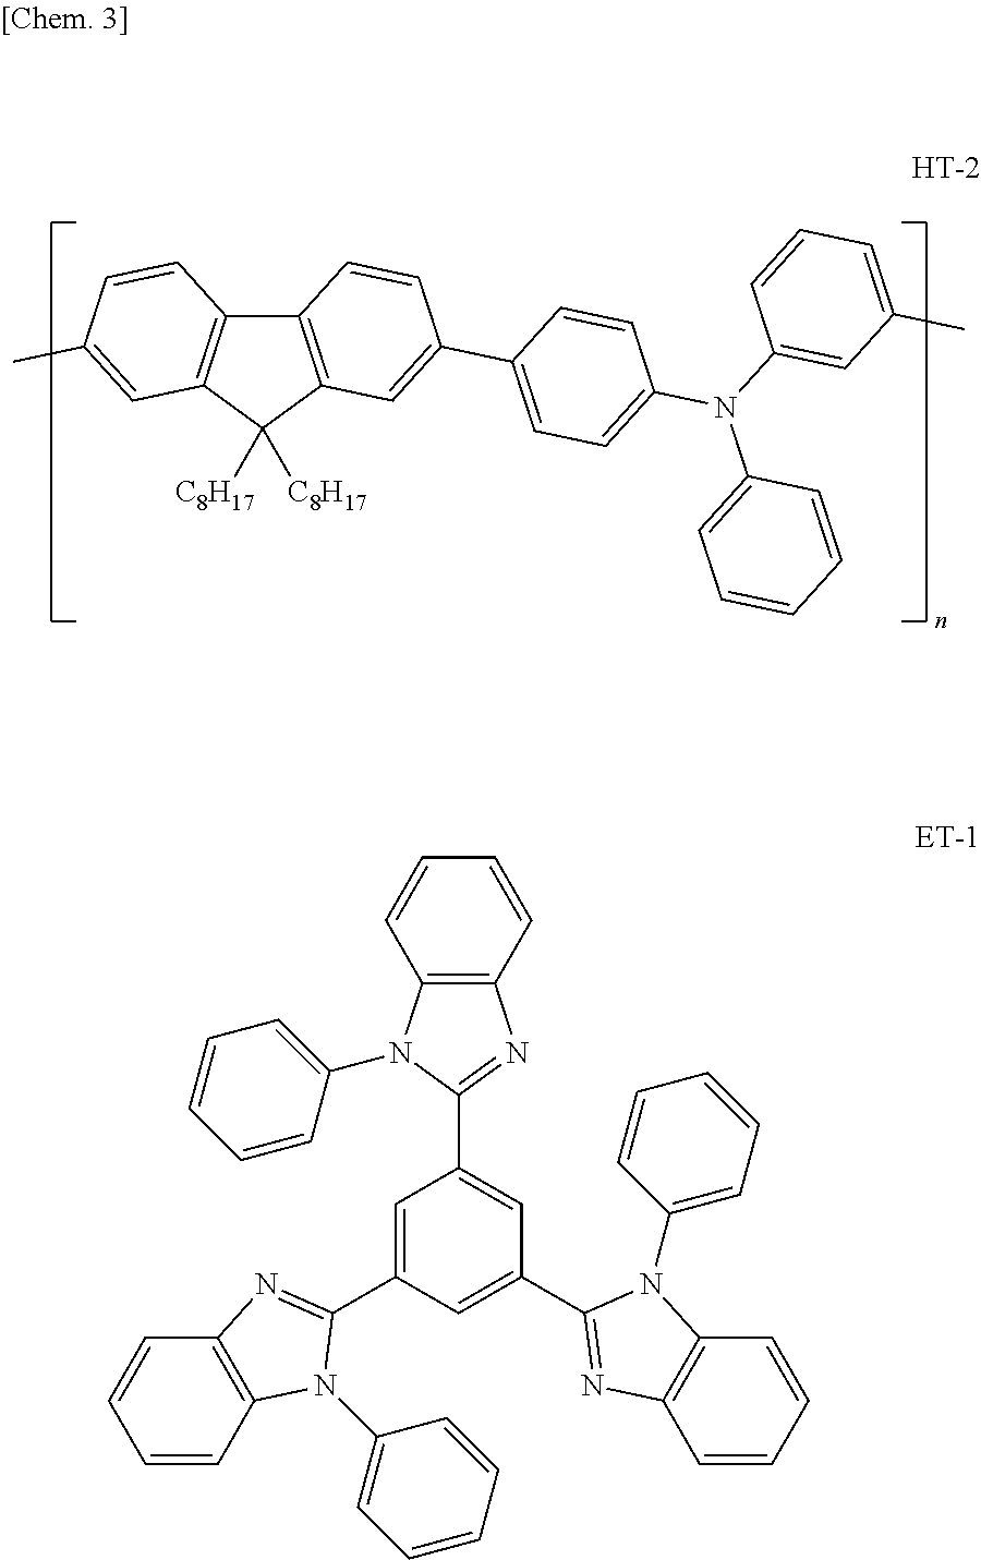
C12=C(C([C8H17])([C8H17])C3=C1C=CC(C)=C3)C=C(C1=CC=C(N(C3=CC(C)=CC=C3)C3=CC=CC=C3)C=C1)C=C2.C12=C(C=CC=C1)N=C(C1=CC(C3=NC4=C(N3C3=CC=CC=C3)C=CC=C4)=CC(C3=NC4=C(N3C3=CC=CC=C3)C=CC=C4)=C1)N2C1=CC=CC=C1
